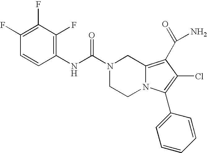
C(N1CCN2C(=C(C(=O)N)C(Cl)=C2C2=CC=CC=C2)C1)(=O)NC1=C(F)C(F)=C(F)C=C1
